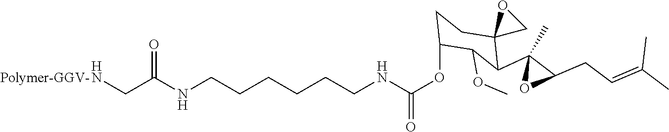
N(CCCCCCNC(OC1CCC2(C(C3(C)OC3CC=C(C)C)C1OC)CO2)=O)C(CN)=O.[Polymer-GGV-]
